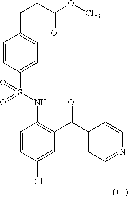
C1=CC(S(NC2=C(C(C3=CC=NC=C3)=O)C=C(Cl)C=C2)(=O)=O)=CC=C1CCC(OC)=O
